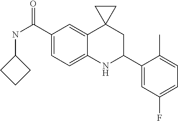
C1(C(NC2CCC2)=O)=CC=C2C(=C1)C1(CC(C3=CC(F)=CC=C3C)N2)CC1
